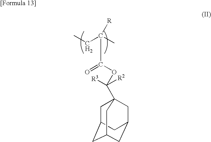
CCC(C)(C(OC([R3])([R2])C12CC3CC(CC(C1)C3)C2)=O)[R]
